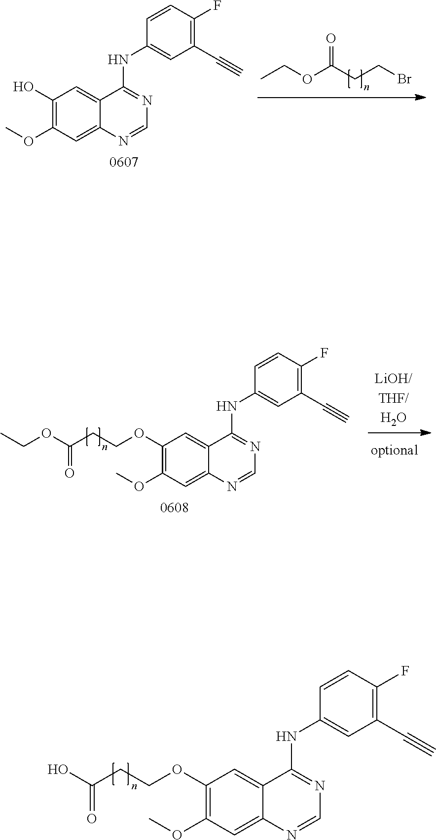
OC(CCOC1=C(OC)C=C2C(=C1)C(NC1=CC(C#C)=C(F)C=C1)=NC=N2)=O.CCOC(CCBr)=O.C1(O)=C(OC)C=C2C(=C1)C(NC1=CC(C#C)=C(F)C=C1)=NC=N2.CCOC(CCOC1=C(OC)C=C2C(=C1)C(NC1=CC(C#C)=C(F)C=C1)=NC=N2)=O
